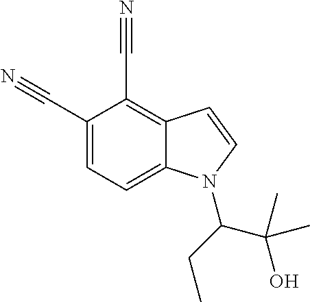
C12=C(C#N)C(C#N)=CC=C1N(C(CC)C(C)(C)O)C=C2
